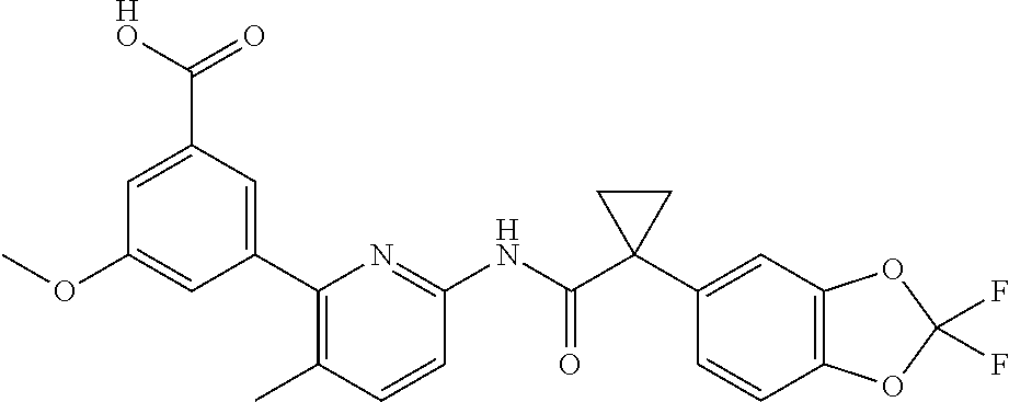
C1(C2=CC(C([HO])=O)=CC(OC)=C2)=C(C)C=CC(NC(C2(C3=CC4=C(C=C3)OC(F)(F)O4)CC2)=O)=N1
